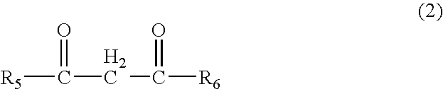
C([R5])(CC([R6])=O)=O
